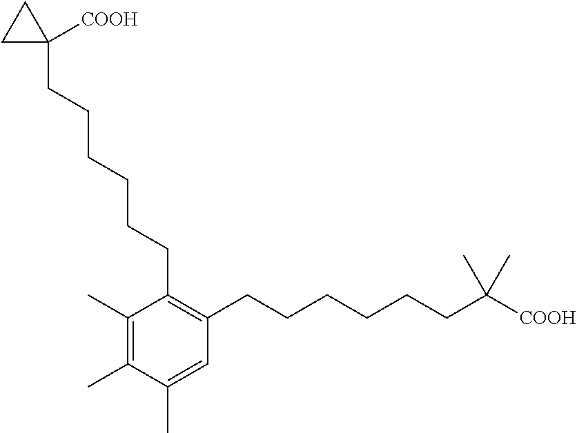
C1(C)=C(C)C(C)=CC(CCCCCCC([COOH])(C)C)=C1CCCCCCC1([COOH])CC1
